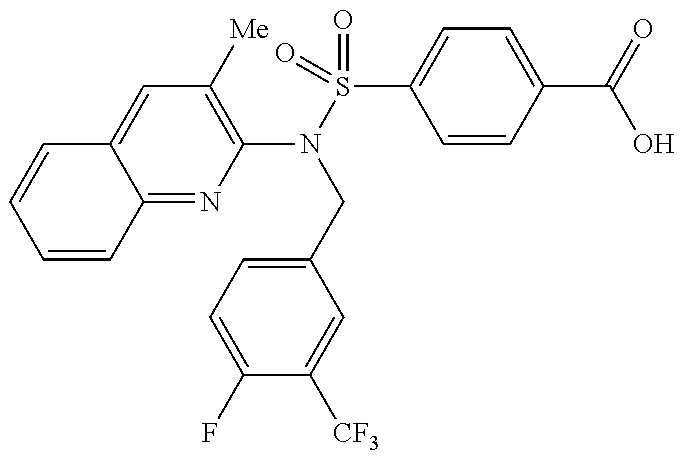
C1=CC2=NC(N(S(=O)(=O)C3=CC=C(C(=O)O)C=C3)CC3=CC=C(F)C([CF3])=C3)=C([Me])C=C2C=C1
